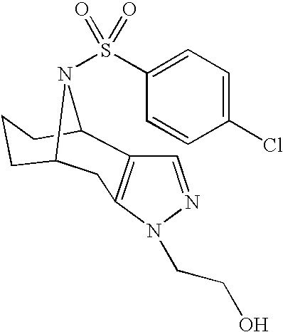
C1C2CC3=C(C(CC1)N2S(C1=CC=C(Cl)C=C1)(=O)=O)C=NN3CCO
